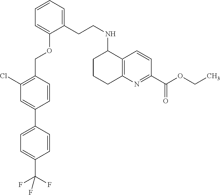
C1=C(C2=CC=C(C(F)(F)F)C=C2)C=CC(COC2=CC=CC=C2CCNC2C3=C(N=C(C(OCC)=O)C=C3)CCC2)=C1Cl
